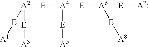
[E]([A7])[A6]([E][A4]([E][A2]([E][A1])[E][A3])[E][A5])[E][A8]
